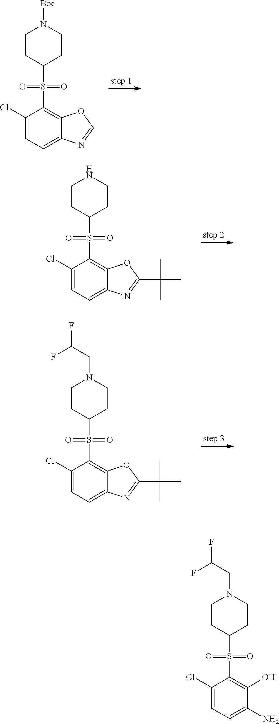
C1CC(S(C2=C(O)C(N)=CC=C2Cl)(=O)=O)CCN1CC(F)F.C1CC(S(C2=C3C(=CC=C2Cl)N=CO3)(=O)=O)CCN1[Boc].C1CC(S(C2=C3C(=CC=C2Cl)N=C(C(C)(C)C)O3)(=O)=O)CCN1.C1CC(S(C2=C3C(=CC=C2Cl)N=C(C(C)(C)C)O3)(=O)=O)CCN1CC(F)F
